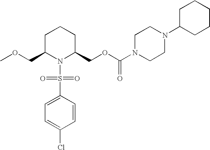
C1C(COC)N(S(C2=CC=C(Cl)C=C2)(=O)=O)C(COC(=O)N2CCN(C3CCCCC3)CC2)CC1
